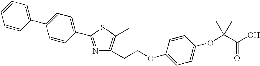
C1=CC=CC(C2=CC=C(C3=NC(CCOC4=CC=C(OC(C(O)=O)(C)C)C=C4)=C(C)S3)C=C2)=C1
